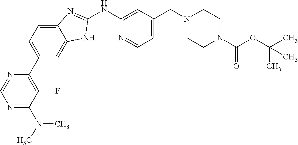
N1=C(N(C)C)C(F)=C(C2=CC=C3C(=C2)NC(NC2=CC(CN4CCN(C(OC(C)(C)C)=O)CC4)=CC=N2)=N3)N=C1
